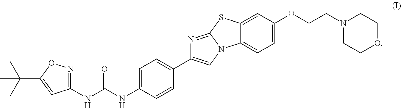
C12=CC=C(OCCN3CCOCC3)C=C1SC1=NC(C3=CC=C(NC(NC4=NOC(C(C)(C)C)=C4)=O)C=C3)=CN21
